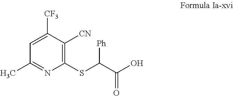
C1(SC(C(O)=O)[Ph])=C([CN])C([CF3])=CC(C)=N1
